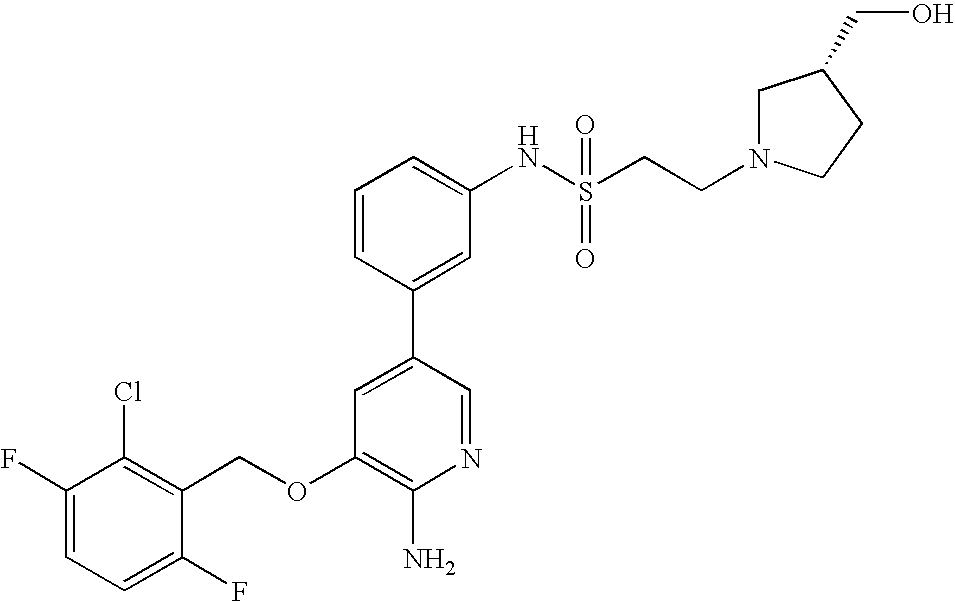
C1(F)=CC=C(F)C(COC2=C(N)N=CC(C3=CC(NS(CCN4CC(CO)CC4)(=O)=O)=CC=C3)=C2)=C1Cl
